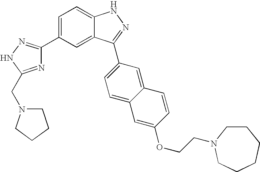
C1=C(C2=NNC(CN3CCCC3)=N2)C=C2C(=C1)NN=C2C1=CC=C2C(=C1)C=CC(OCCN1CCCCCC1)=C2
